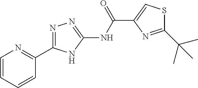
C1=CC=CC(C2=NN=C(NC(C3=CSC(C(C)(C)C)=N3)=O)N2)=N1
